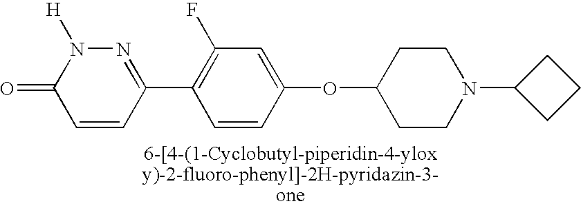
C1(C2=NN([H])C(=O)C=C2)=C(F)C=C(OC2CCN(C3CCC3)CC2)C=C1
